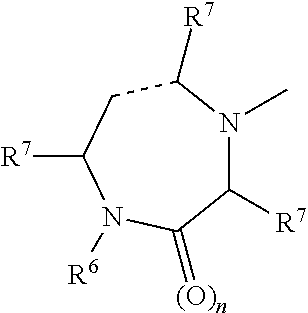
C1([R7])N(C)C([R7])CC([R7])N([R6])C1=[(O)n]
